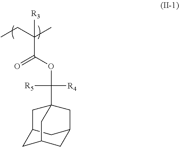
O=C(OC([R4])([R5])C12CC3CC(CC(C3)C1)C2)C(CC)(C)[R3]
